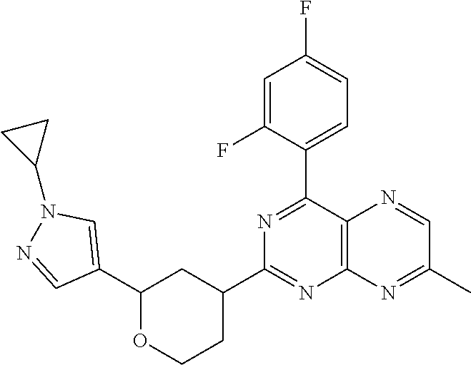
C1(C2=CC=C(F)C=C2F)=NC(C2CCOC(C3=CN(C4CC4)N=C3)C2)=NC2=C1N=CC(C)=N2
